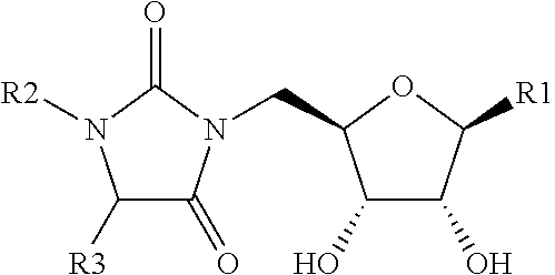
C1([R3])C(=O)N(CC2C(O)C(O)C([R1])O2)C(=O)N1[R2]
